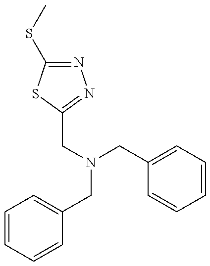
N1=C(SC)SC(CN(CC2=CC=CC=C2)CC2=CC=CC=C2)=N1
